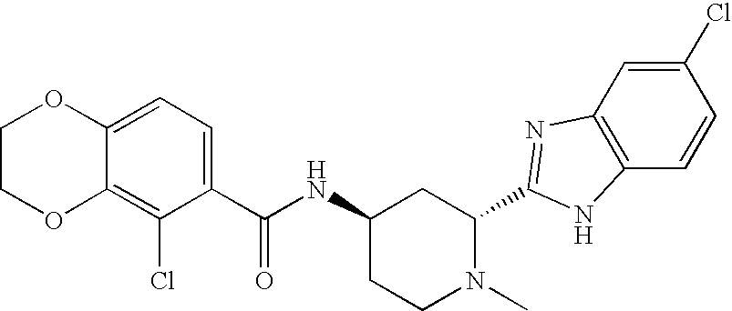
C1(C(NC2CCN(C)C(C3=NC4=C(C=CC(Cl)=C4)N3)C2)=O)=CC=C2C(=C1Cl)OCCO2
